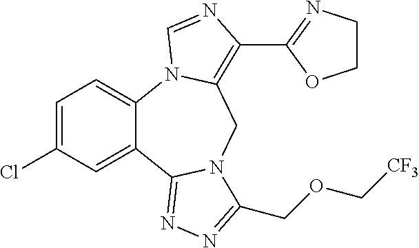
C12=CC=C(Cl)C=C1C1=NN=C(COC[CF3])N1CC1=C(C3=NCCO3)N=CN21
